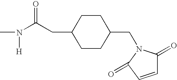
C1CC(CN2C(=O)C=CC2=O)CCC1CC(N(C)[H])=O
